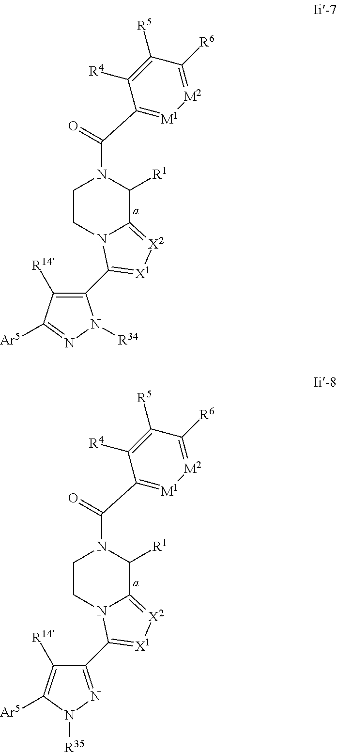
C1CN2C(=[X2][X1]=C2C2=C([R14])C([Ar5])=NN2[R34])C([R1])N1C(=O)C1=[M1][M2]=C([R6])C([R5])=C1[R4].C1CN2C(=[X2][X1]=C2C2=NN([R35])C([Ar5])=C2[R14])C([R1])N1C(=O)C1=[M1][M2]=C([R6])C([R5])=C1[R4]
